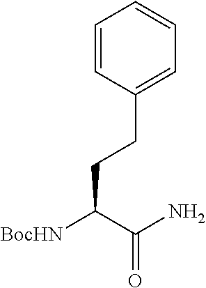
C1=CC(CCC([BocHN])C(N)=O)=CC=C1
